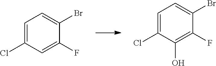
C1=C(Cl)C=C(F)C(Br)=C1.C1=C(Cl)C(O)=C(F)C(Br)=C1
